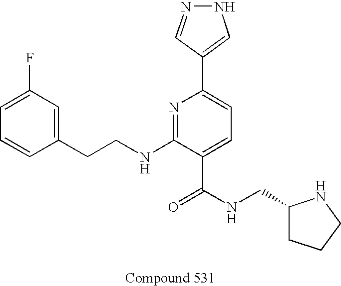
C1=CC(CCNC2=NC(C3=CNN=C3)=CC=C2C(NCC2CCCN2)=O)=CC(F)=C1
